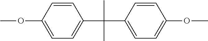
COC1=CC=C(C(C2=CC=C(OC)C=C2)(C)C)C=C1
